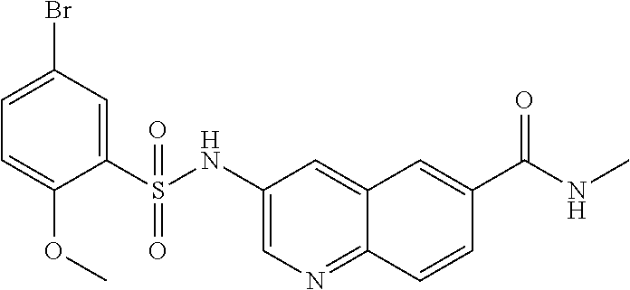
C1(S(NC2=CN=C3C(=C2)C=C(C(NC)=O)C=C3)(=O)=O)=CC(Br)=CC=C1OC
